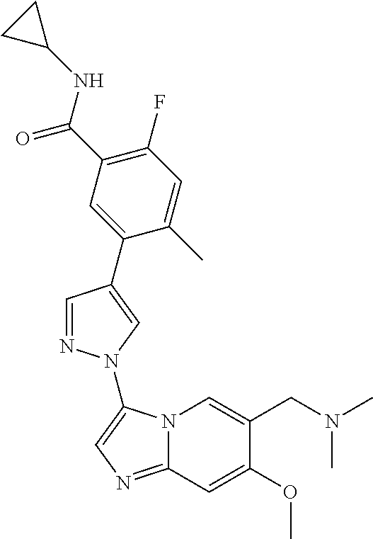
C1(F)=C(C(=O)NC2CC2)C=C(C2=CN(C3=CN=C4N3C=C(CN(C)C)C(OC)=C4)N=C2)C(C)=C1
